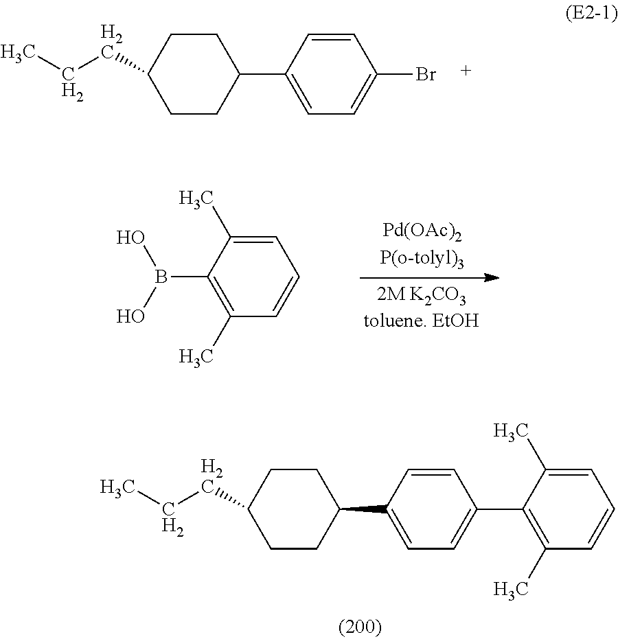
C1CC(CCC)CCC1C1=CC=C(C2=C(C)C=CC=C2C)C=C1.C1CC(CCC)CCC1C1=CC=C(Br)C=C1.C1=C(C)C(B(O)O)=C(C)C=C1
